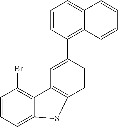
C12=C(Br)C=CC=C1SC1=C2C=C(C2=C3C(=CC=C2)C=CC=C3)C=C1
